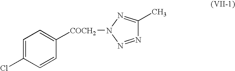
C1=C(Cl)C=CC([COCH2]N2N=NC(C)=N2)=C1
